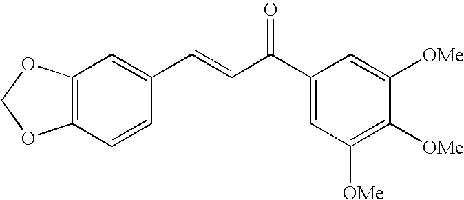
C1(C(C=CC2=CC3=C(C=C2)OCO3)=O)=CC([OMe])=C([OMe])C([OMe])=C1
